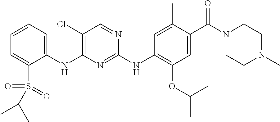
C1(NC2=C(Cl)C=NC(NC3=C(OC(C)C)C=C(C(N4CCN(C)CC4)=O)C(C)=C3)=N2)=CC=CC=C1S(=O)(=O)C(C)C
